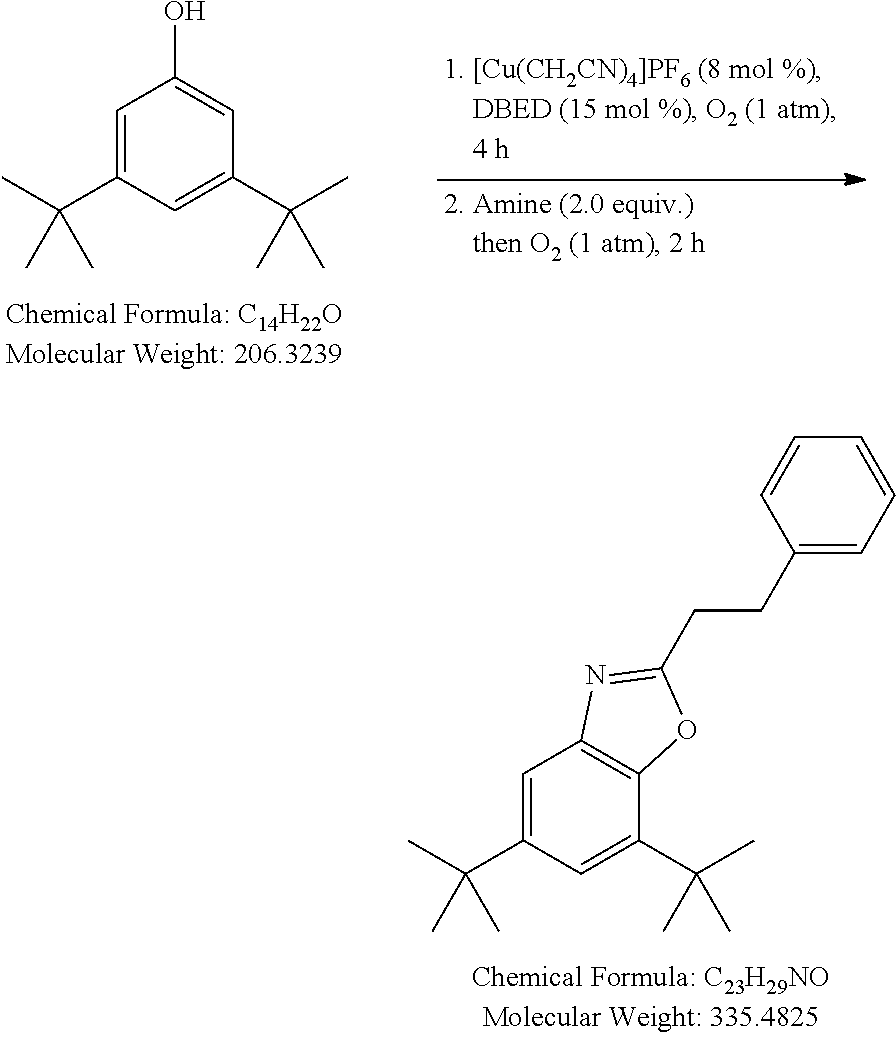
C1=C(C(C)(C)C)C=C(C(C)(C)C)C=C1O.C1=C(C(C)(C)C)C=C(C(C)(C)C)C2=C1N=C(CCC1=CC=CC=C1)O2
